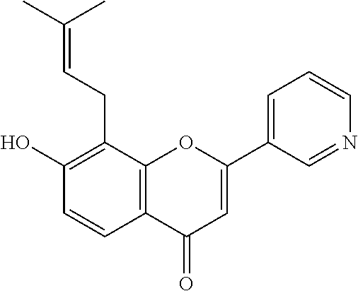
C1(O)=C(CC=C(C)C)C2=C(C=C1)C(=O)C=C(C1=CC=CN=C1)O2
